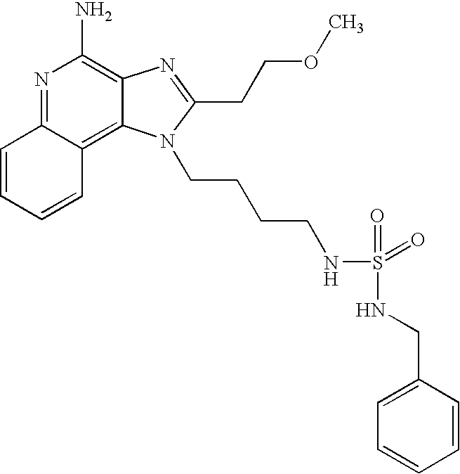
N1=C2C(=C3C(=C1N)N=C(CCOC)N3CCCCNS(=O)(=O)NCC1=CC=CC=C1)C=CC=C2
